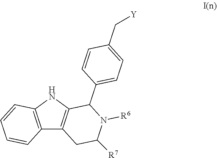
C12=C(NC3=C1CC([R7])N([R6])C3C1=CC=C(C[Y])C=C1)C=CC=C2
